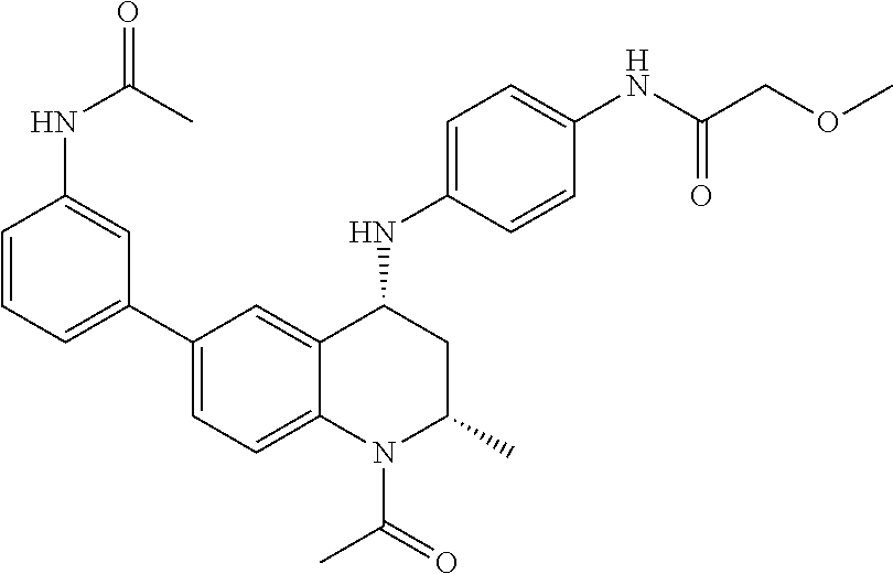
C1(NC2CC(C)N(C(C)=O)C3=CC=C(C4=CC=CC(NC(=O)C)=C4)C=C23)=CC=C(NC(COC)=O)C=C1
